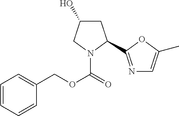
C1(O)CC(C2=NC=C(C)O2)N(C(=O)OCC2=CC=CC=C2)C1
